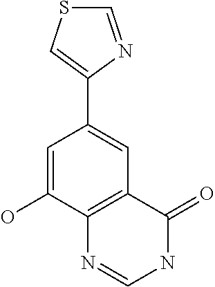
C1(C2=CC3=C(C(O)=C2)N=CNC3=O)=CSC=N1
